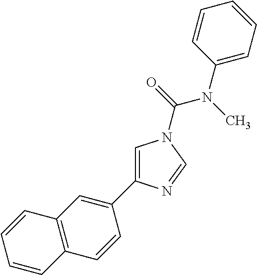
C1=C(C2=CC3=C(C=C2)C=CC=C3)N=CN1C(=O)N(C)C1=CC=CC=C1
